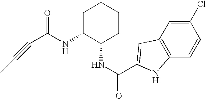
C(C(NC1C(NC(=O)C2=CC3=C(C=CC(Cl)=C3)N2)CCCC1)=O)#CC
